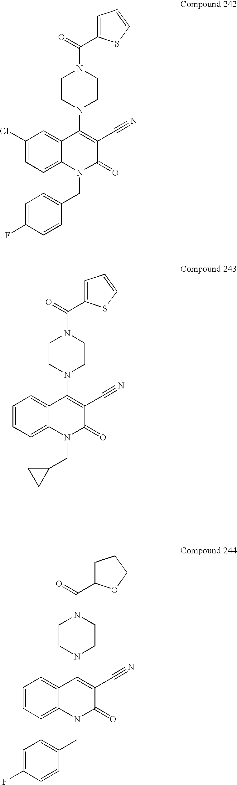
C1=C(C(=O)N2CCN(C3=C(C#N)C(=O)N(CC4=CC=C(F)C=C4)C4=CC=C(Cl)C=C34)CC2)SC=C1.C1=C(C(=O)N2CCN(C3=C(C#N)C(=O)N(CC4CC4)C4=CC=CC=C34)CC2)SC=C1.C(=O)(N1CCN(C2=C(C#N)C(=O)N(CC3=CC=C(F)C=C3)C3=CC=CC=C23)CC1)C1CCCO1
